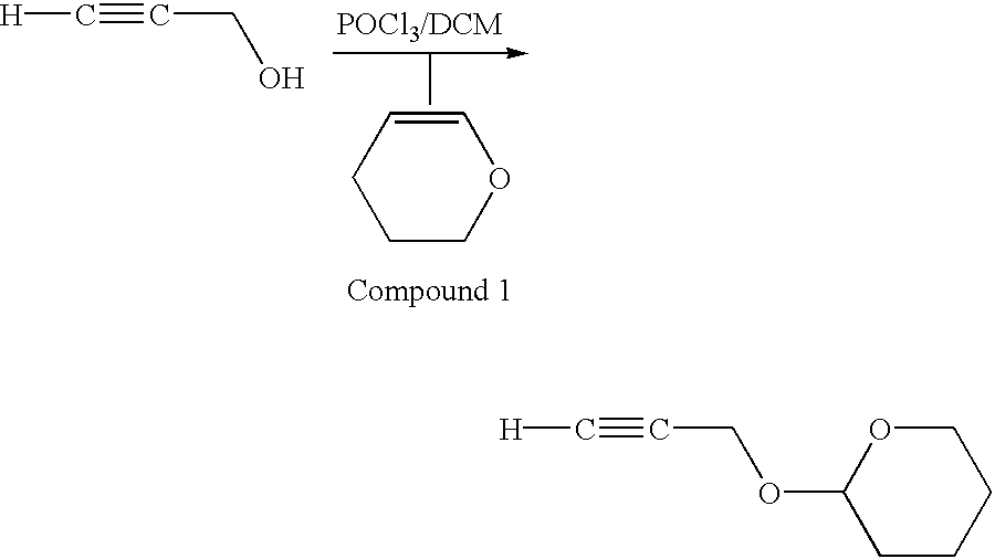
[H]C#CCO.C1COC=CC1.[H]C#CCOC1CCCCO1
